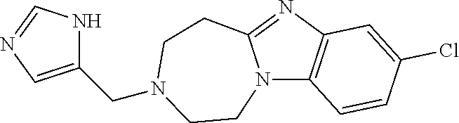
N12C3=C(N=C1CCN(CC1=CN=CN1)CC2)C=C(Cl)C=C3
